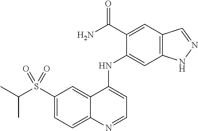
S(C1=CC=C2C(=C1)C(NC1=CC3=C(C=C1C(N)=O)C=NN3)=CC=N2)(C(C)C)(=O)=O
